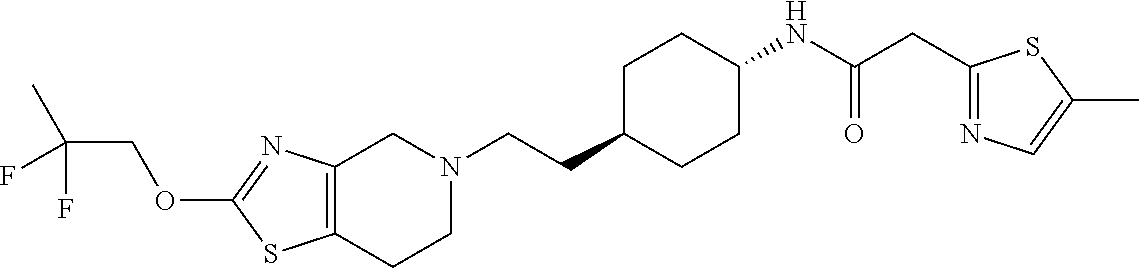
C12=C(CCN(CCC3CCC(NC(CC4=NC=C(C)S4)=O)CC3)C1)SC(OCC(C)(F)F)=N2
